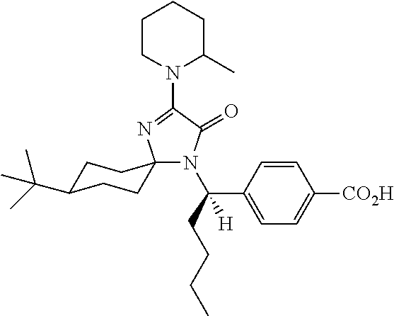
N1(C2=NC3(N(C(CCCC)(C4=CC=C([CO2H])C=C4)[H])C2=O)CCC(C(C)(C)C)CC3)C(C)CCCC1
